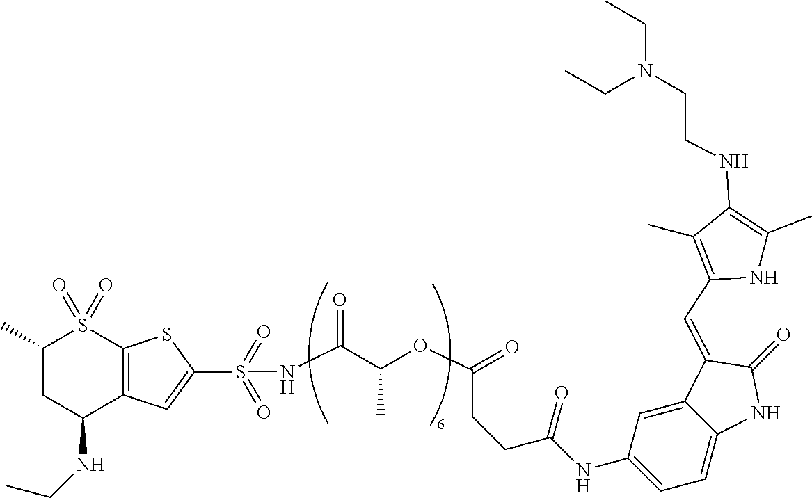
C1(C)CC(NCC)C2=C(S1(=O)=O)SC(S(=O)(=O)NC(C(OC(=O)CCC(NC1=CC=C3C(=C1)C(=CC1=C(C)C(NCCN(CC)CC)=C(C)N1)C(=O)N3)=O)C)=O)=C2
